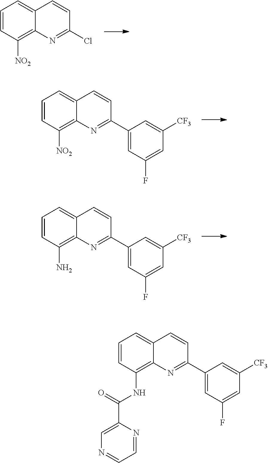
C1=CC([NO2])=C2C(=C1)C=CC(Cl)=N2.C1=CC([NO2])=C2C(=C1)C=CC(C1=CC(F)=CC([CF3])=C1)=N2.C1=CC(N)=C2C(=C1)C=CC(C1=CC(F)=CC([CF3])=C1)=N2.C1=CC(NC(C2=CN=CC=N2)=O)=C2C(=C1)C=CC(C1=CC(F)=CC([CF3])=C1)=N2
